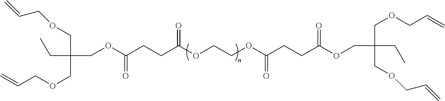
C=CCOCC(CC)(COCC=C)COC(CCC(OCCOC(CCC(OCC(COCC=C)(CC)COCC=C)=O)=O)=O)=O
